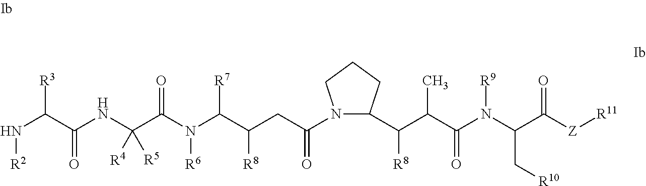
N(C(C(NC(C(N(C(C(CC(=O)N1C(C(C(C(N(C(C([Z][R11])=O)C[R10])[R9])=O)C)[R8])CCC1)[R8])[R7])[R6])=O)([R4])[R5])=O)[R3])[R2]
